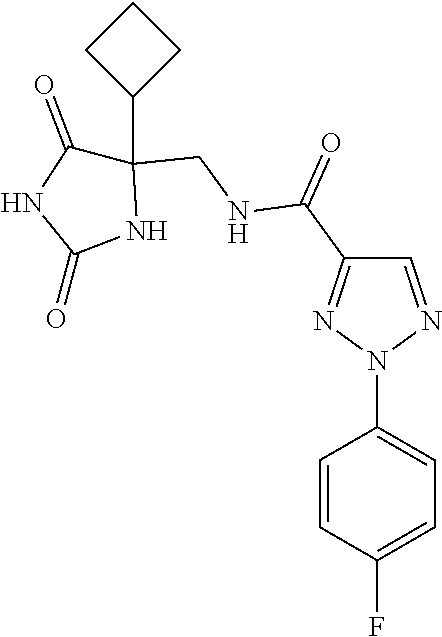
C1=NN(C2=CC=C(F)C=C2)N=C1C(=O)NCC1(C2CCC2)C(=O)NC(=O)N1
